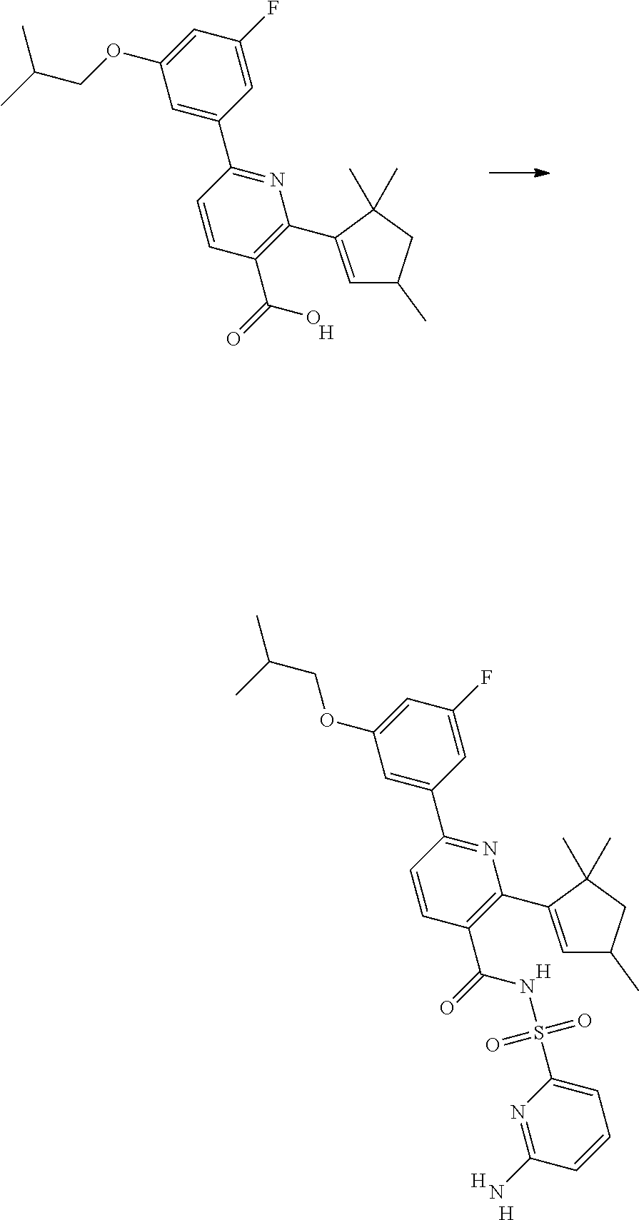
CC(C)COC1=CC(F)=CC(C2=NC(C3=CC(C)CC3(C)C)=C(C(=O)O)C=C2)=C1.[H].O=S(C1=CC=CC(N)=N1)(=O)NC(C1=C(C2=CC(C)CC2(C)C)N=C(C2=CC(OCC(C)C)=CC(F)=C2)C=C1)=O.[H].[H].[H]
